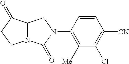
N12C(C(=O)CC1)CN(C1=C([Me])C(Cl)=C([CN])C=C1)C2=O
